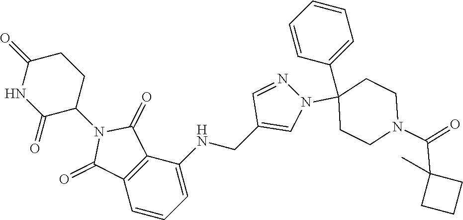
C1=CC=C(NCC2=CN(C3(C4=CC=CC=C4)CCN(C(C4(C)CCC4)=O)CC3)N=C2)C2=C1C(=O)N(C1CCC(=O)NC1=O)C2=O
